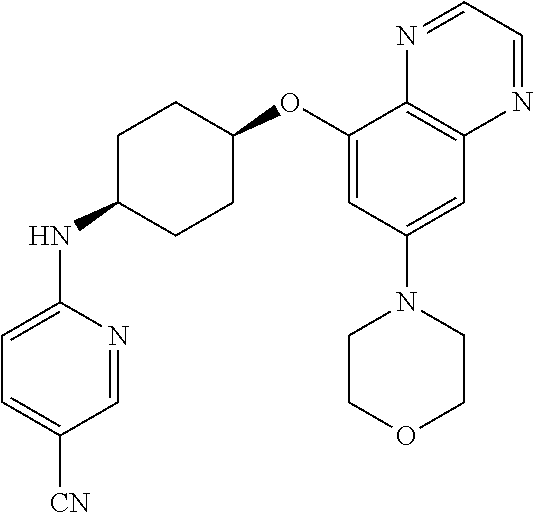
C1(OC2CCC(NC3=CC=C([CN])C=N3)CC2)=CC(N2CCOCC2)=CC2=C1N=CC=N2
